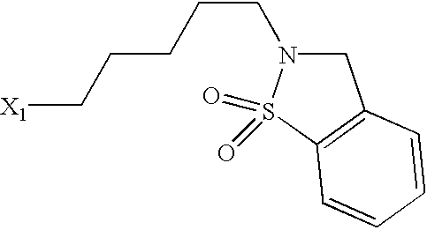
[X1]CCCCCN1CC2=C(S1(=O)=O)C=CC=C2
